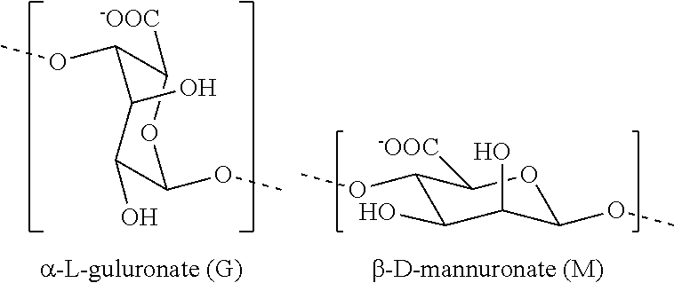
C1(OC)OC([-OOC])C(OC)C(O)C1O.C1([-OOC])C(OC)C(O)C(O)C(OC)O1
